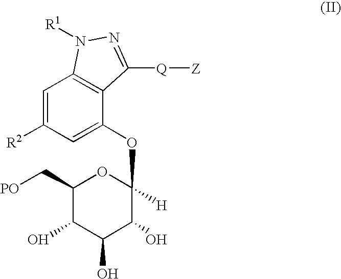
C1(C[PO])C(O)C(O)C(O)C(OC2=CC([R2])=CC3=C2C([Q][Z])=NN3[R1])([H])O1
